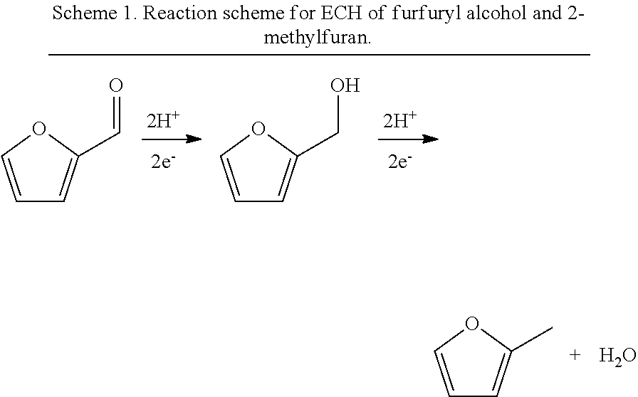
C1=COC(C)=C1.O.C1=COC(C=O)=C1.C1=COC(CO)=C1
